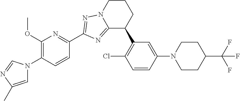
C12=NC(C3=NC(OC)=C(N4C=C(C)N=C4)C=C3)=NN1CCCC2C1=C(Cl)C=CC(N2CCC(C(F)(F)F)CC2)=C1
